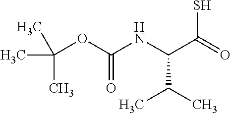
CC(C)(C)OC(NC(C(=O)S)C(C)C)=O
